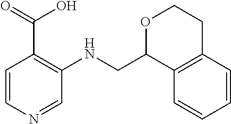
C1=CC=CC2=C1C(CNC1=C(C(O)=O)C=CN=C1)OCC2
